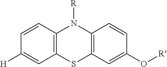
C1=CC2=C(C=C1[H])SC1=C(N2[R])C=CC(O[R])=C1
